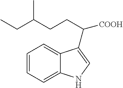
C(C([COOH])C1=CNC2=CC=CC=C21)CC(CC)C
